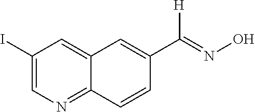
C1(I)=CN=C2C(=C1)C=C(C(=NO)[H])C=C2
